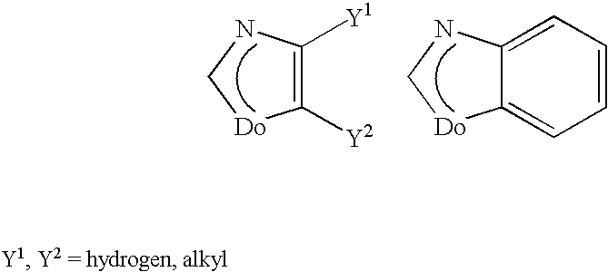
C1([Y2])=C([Y1])NC[Do]1.C12=CC=CC=C1NC[Do]2
